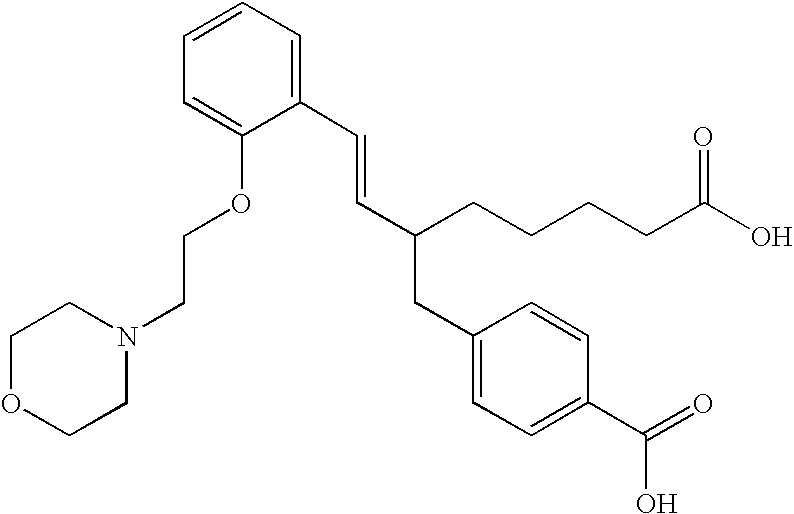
C1(C=CC(CCCCC(O)=O)CC2=CC=C(C(=O)O)C=C2)=CC=CC=C1OCCN1CCOCC1
